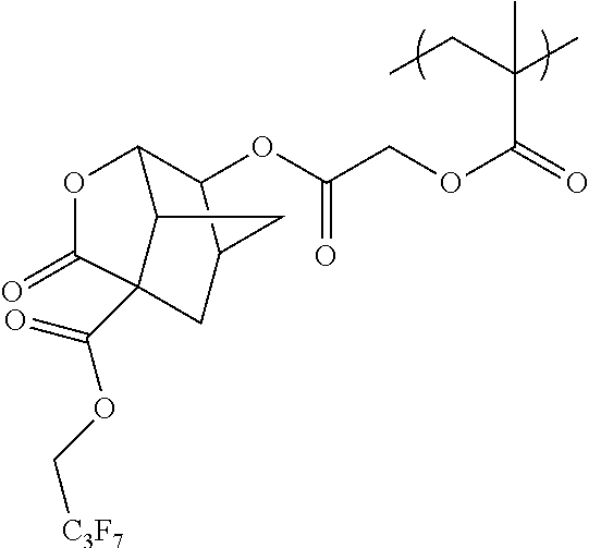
C12C3CC(CC3(C(=O)OC[C3F7])C(=O)O1)C2OC(COC(=O)C(CC)(C)C)=O
